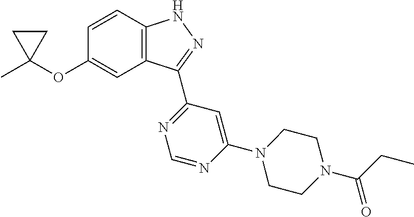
C1C(C)(OC2=CC3=C(C=C2)NN=C3C2=NC=NC(N3CCN(C(=O)CC)CC3)=C2)C1
